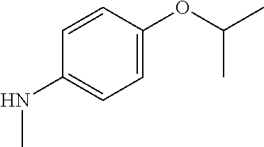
C1(NC)=CC=C(OC(C)C)C=C1
